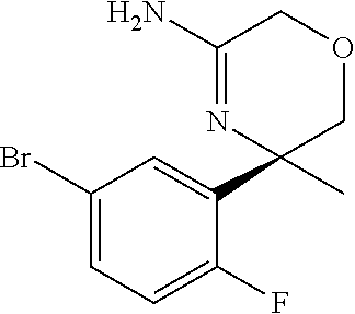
NC1=NC(C2=CC(Br)=CC=C2F)(C)COC1
